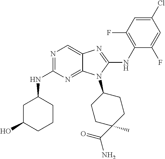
N1=C(NC2CC(O)CCC2)N=C2C(=C1)N=C(NC1=C(F)C=C(Cl)C=C1F)N2C1CCC(C(=O)N)(C)CC1
